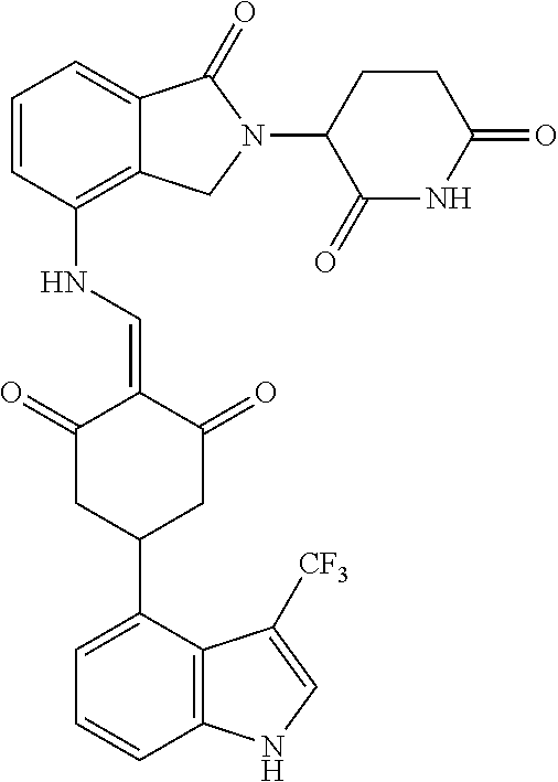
C1=CC(NC=C2C(=O)CC(C3=CC=CC4=C3C([CF3])=CN4)CC2=O)=C2C(=C1)C(=O)N(C1CCC(=O)NC1=O)C2
